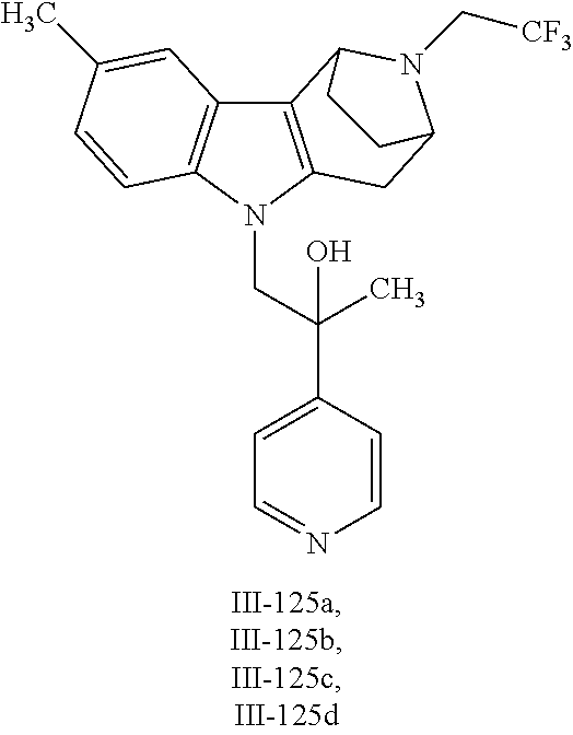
C12=C(N(CC(C3=CC=NC=C3)(C)O)C3=C1C=C(C)C=C3)CC1N(C[CF3])C2CC1
